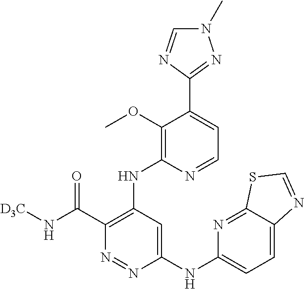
C1(NC2=CC=C3C(=N2)SC=N3)=CC(NC2=C(OC)C(C3=NN(C)C=N3)=CC=N2)=C(C(N[D3C])=O)N=N1
